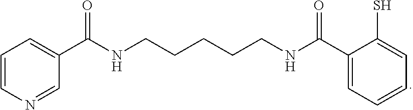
C1=CN=CC(C(=O)NCCCCCNC(C2=CC=CC=C2S)=O)=C1
